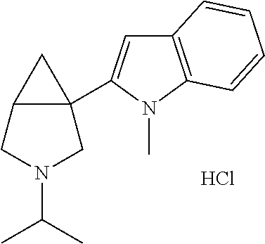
Cl.C(N1CC2C(C3=CC4=C(N3C)C=CC=C4)(C1)C2)(C)C
